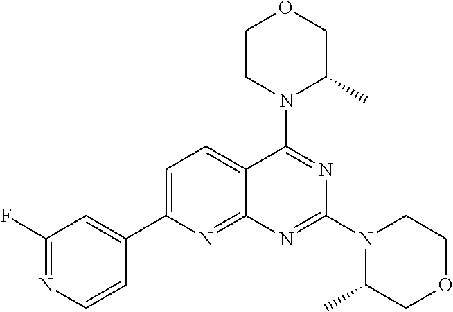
C1=C(C2=CC(F)=NC=C2)N=C2C(=C1)C(N1C(C)COCC1)=NC(N1C(C)COCC1)=N2
